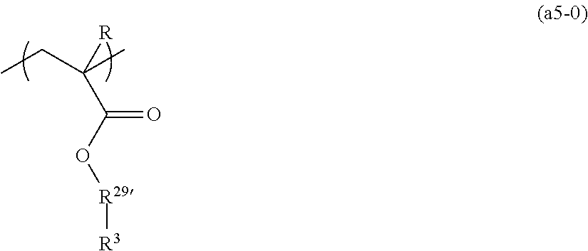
CCC(C)(C(O[R29][R3])=O)[R]
